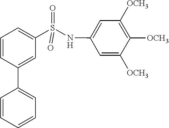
C1=CC=CC=C1C1=CC(S(NC2=CC([OCH3])=C([OCH3])C([OCH3])=C2)(=O)=O)=CC=C1
